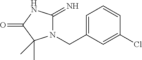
N1(CC2=CC=CC(Cl)=C2)C(=N)NC(=O)C1(C)C
